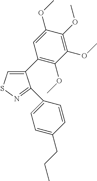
C1(C2=C(OC)C(OC)=C(OC)C(OC)=C2)=CSN=C1C1=CC=C(CCC)C=C1
